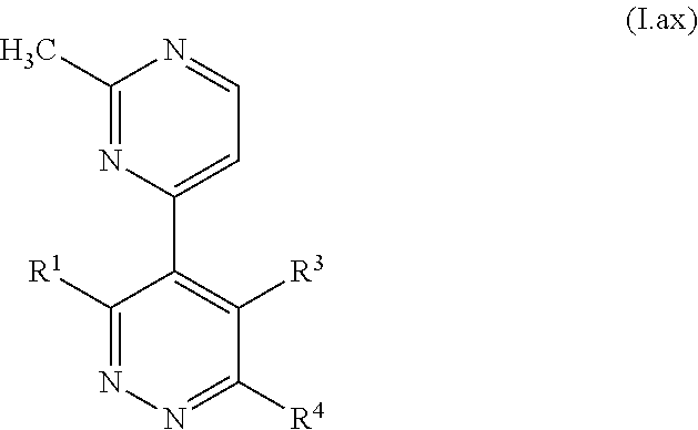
C1(C)=NC(C2=C([R3])C([R4])=NN=C2[R1])=CC=N1
